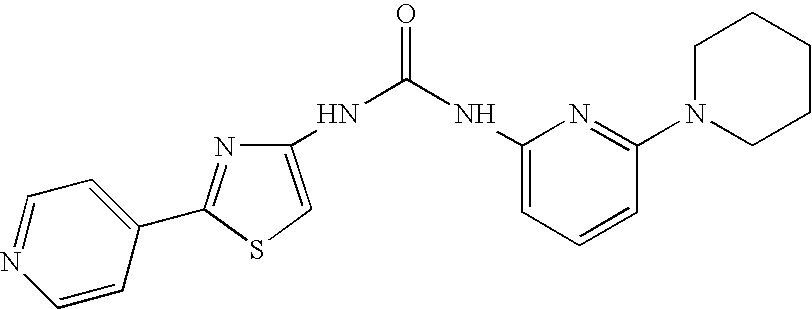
O=C(NC1=CSC(C2=CC=NC=C2)=N1)NC1=CC=CC(N2CCCCC2)=N1
